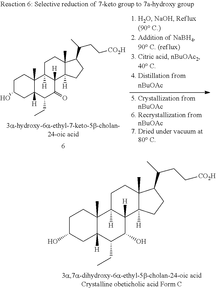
C1C(O)CC2([H])C(C)(C1)C1([H])C([H])(C(O)C2CC)C2([H])C(C)(CC1)C(C(C)CC[CO2H])CC2.C1C(O)CC2([H])C(C)(C1)C1([H])C([H])(C(=O)C2CC)C2([H])C(C)(CC1)C(C(C)CC[CO2H])CC2
